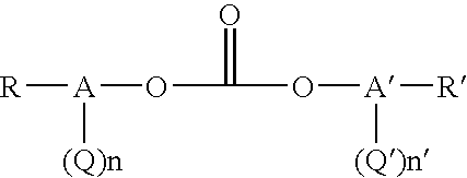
[R][A]([(Q)n])OC(=O)O[A]([(Q)n])[R]
